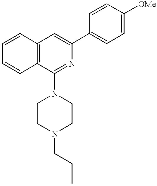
C1=CC2=C(C=C1)C(N1CCN(CCC)CC1)=NC(C1=CC=C([OMe])C=C1)=C2
